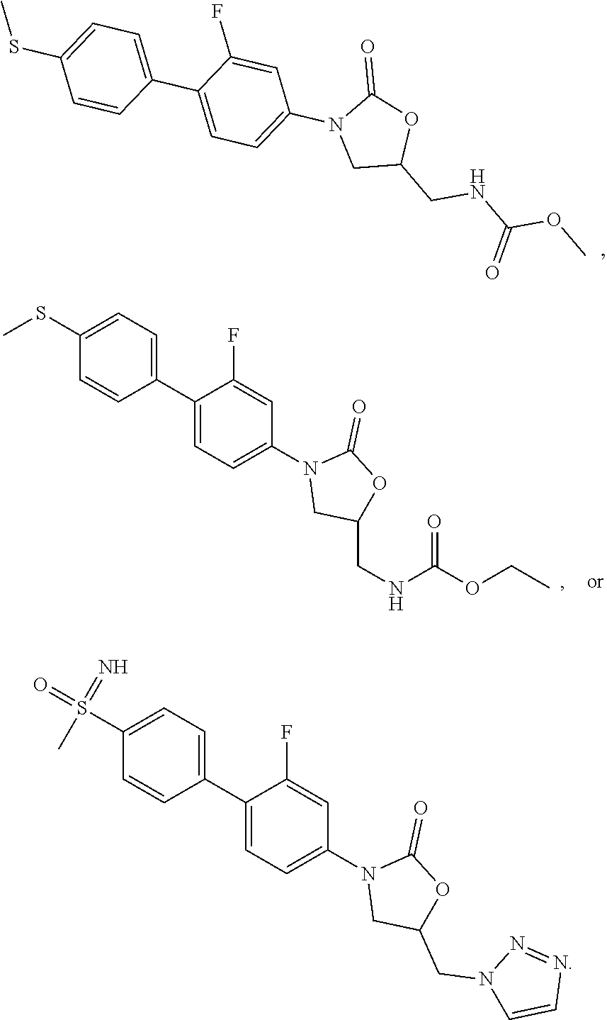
C(NC(OC)=O)C1OC(=O)N(C2=CC=C(C3=CC=C(SC)C=C3)C(F)=C2)C1.O=C1OC(CN2C=CN=N2)CN1C1=CC=C(C2=CC=C(S(=O)(=N)C)C=C2)C(F)=C1.O=C1OC(CNC(OCC)=O)CN1C1=CC=C(C2=CC=C(SC)C=C2)C(F)=C1
